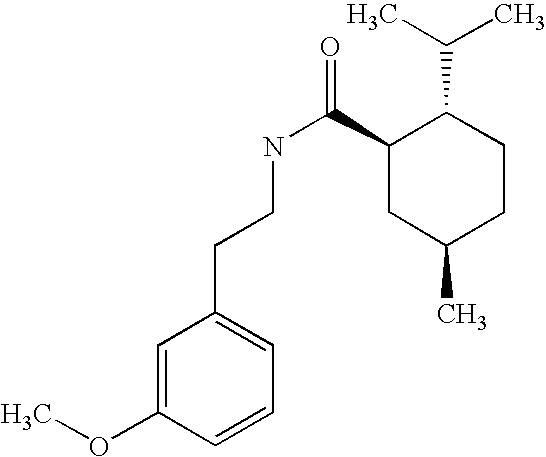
C1=C(OC)C=CC=C1CCNC(C1CC(C)CCC1C(C)C)=O
